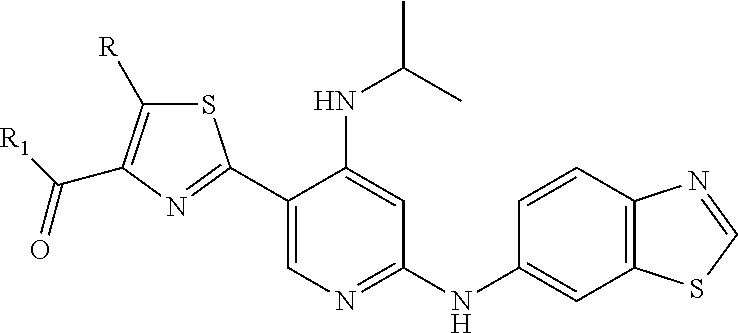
C1(C2=NC(C([R1])=O)=C([R])S2)=CN=C(NC2=CC3=C(C=C2)N=CS3)C=C1NC(C)C
